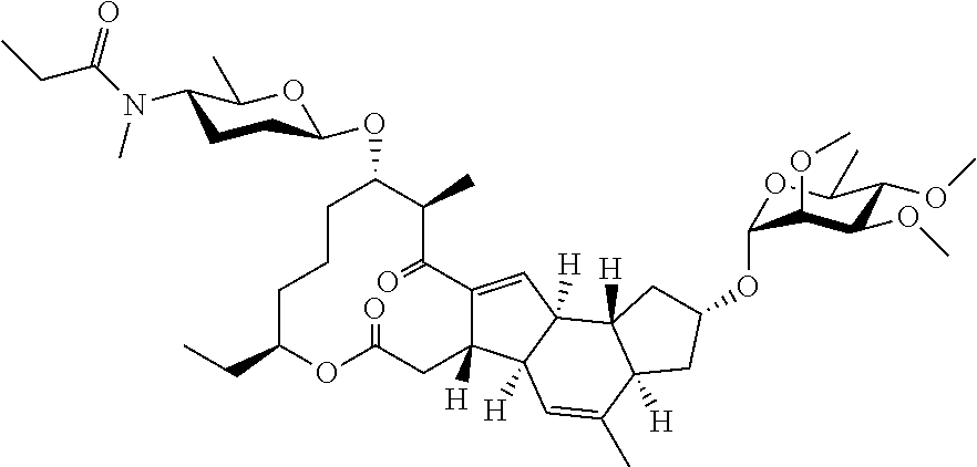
C1CCC(CC)OC(=O)CC2([H])C(=CC3([H])C2([H])C=C(C)C2([H])C3([H])CC(OC3OC(C)C(OC)C(OC)C3OC)C2)C(=O)C(C)C1OC1CCC(N(C)C(CC)=O)C(C)O1
